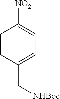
[NO2]C1=CC=C(C[NHBoc])C=C1
